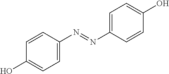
C1=C(N=NC2=CC=C(O)C=C2)C=CC(O)=C1
